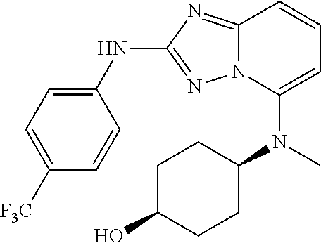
C12=NC(NC3=CC=C([F3C])C=C3)=NN1C(N(C)C1CCC(O)CC1)=CC=C2
